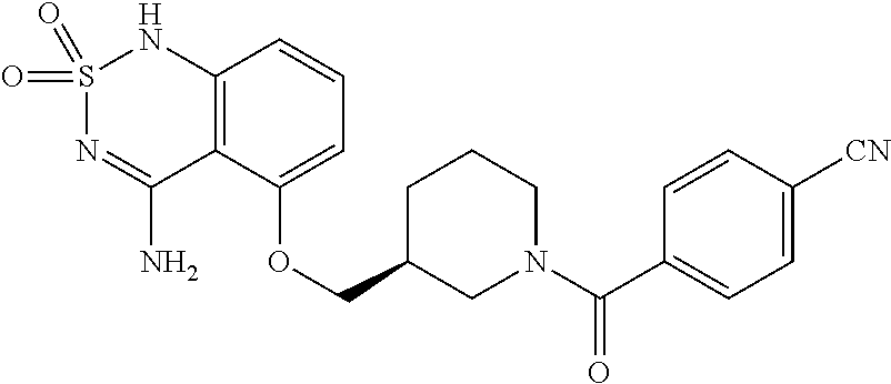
C12=C(C(OCC3CN(C(C4=CC=C([CN])C=C4)=O)CCC3)=CC=C1)C(N)=NS(=O)(=O)N2
